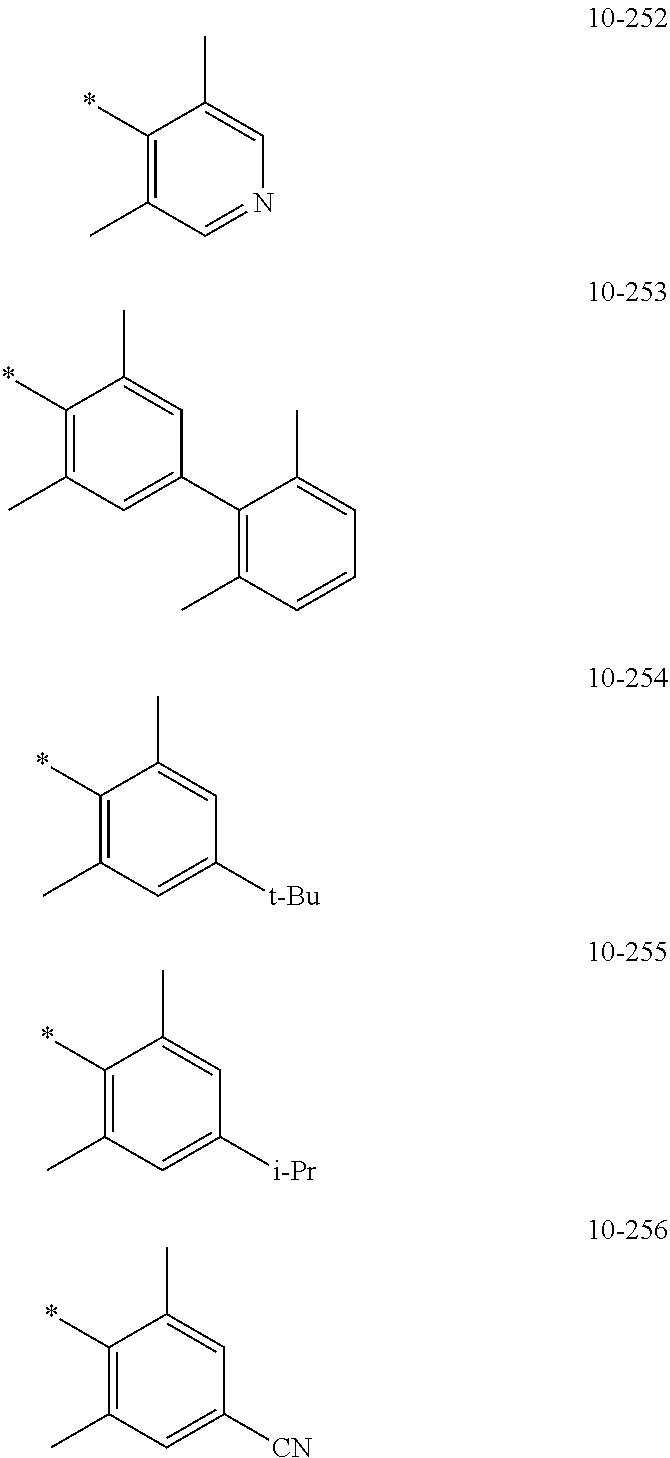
C1(*)=C(C)C=NC=C1C.C1(*)=C(C)C=C(C2=C(C)C=CC=C2C)C=C1C.C1(*)=C(C)C=C([t-Bu])C=C1C.C1(*)=C(C)C=C([i-Pr])C=C1C.C1(*)=C(C)C=C([CN])C=C1C
